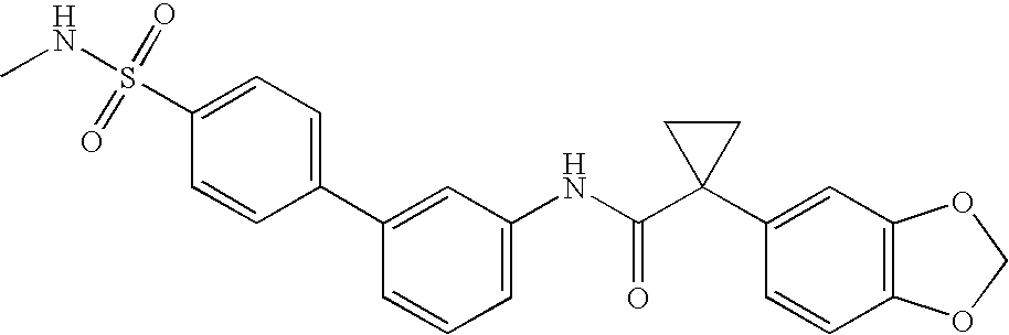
C1(C2=CC(NC(C3(C4=CC5=C(C=C4)OCO5)CC3)=O)=CC=C2)=CC=C(S(NC)(=O)=O)C=C1
